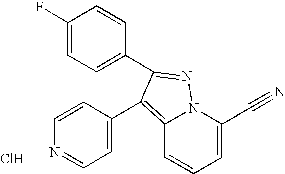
C1(F)=CC=C(C2=NN3C(=C2C2=CC=NC=C2)C=CC=C3C#N)C=C1.Cl
